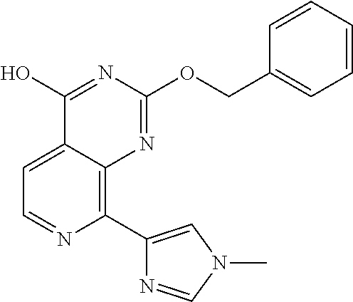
C1(C2=CN(C)C=N2)=C2C(=CC=N1)C(O)=NC(OCC1=CC=CC=C1)=N2
